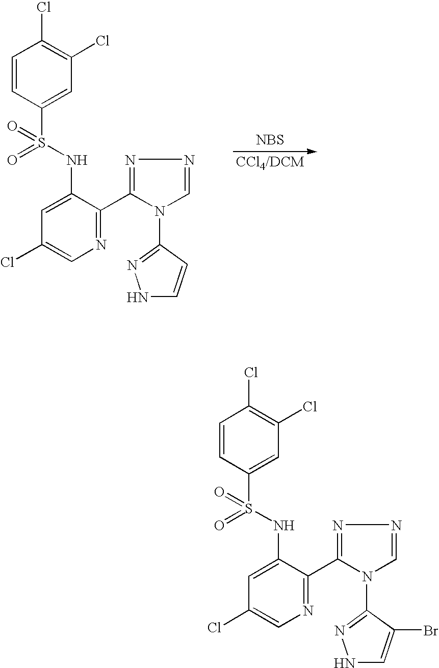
[NBS].C1=CC(S(NC2=CC(Cl)=CN=C2C2=NN=CN2C2=NNC=C2)(=O)=O)=CC(Cl)=C1Cl.C1=CC(S(NC2=CC(Cl)=CN=C2C2=NN=CN2C2=NNC=C2Br)(=O)=O)=CC(Cl)=C1Cl
